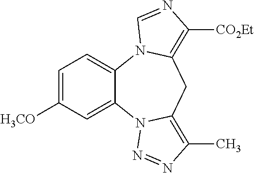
C1=C([H3CO])C=C2C(=C1)N1C(=C([CO2Et])N=C1)CC1=C(C)N=NN21
